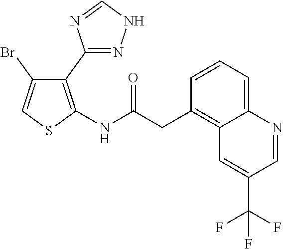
C1(C2=NNC=N2)=C(NC(CC2=C3C(=CC=C2)N=CC(C(F)(F)F)=C3)=O)SC=C1Br
